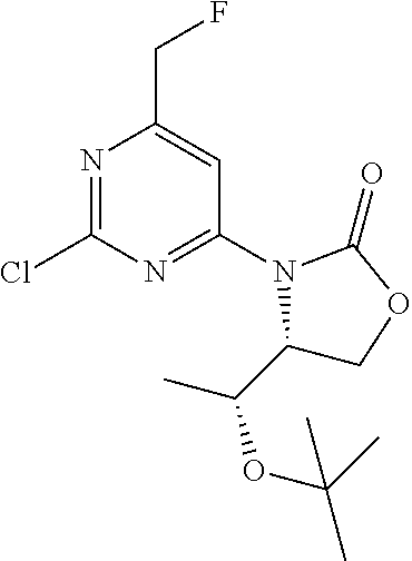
N1=C(Cl)N=C(N2C(C(C)OC(C)(C)C)COC2=O)C=C1CF
